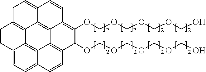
C1CC2=CC=C3C4=C2C2=C1CC=C1C2=C2C4=C(C(OCOCOCOCO)C(OCOCOCOCO)=C2C=C1)C=C3
